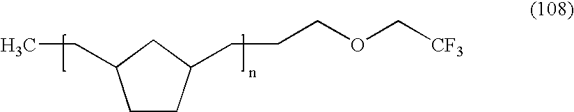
C1CC(CCCOC[CF3])CC1CC
